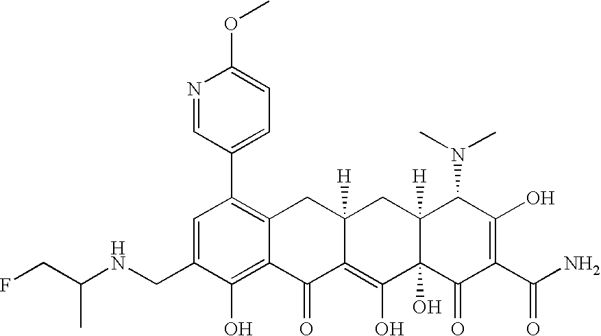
N(CC1=CC(C2=CC=C(OC)N=C2)=C2C(=C1O)C(=O)C1=C(O)C3(O)C([H])(CC1([H])C2)C(N(C)C)C(O)=C(C(N)=O)C3=O)C(CF)C
